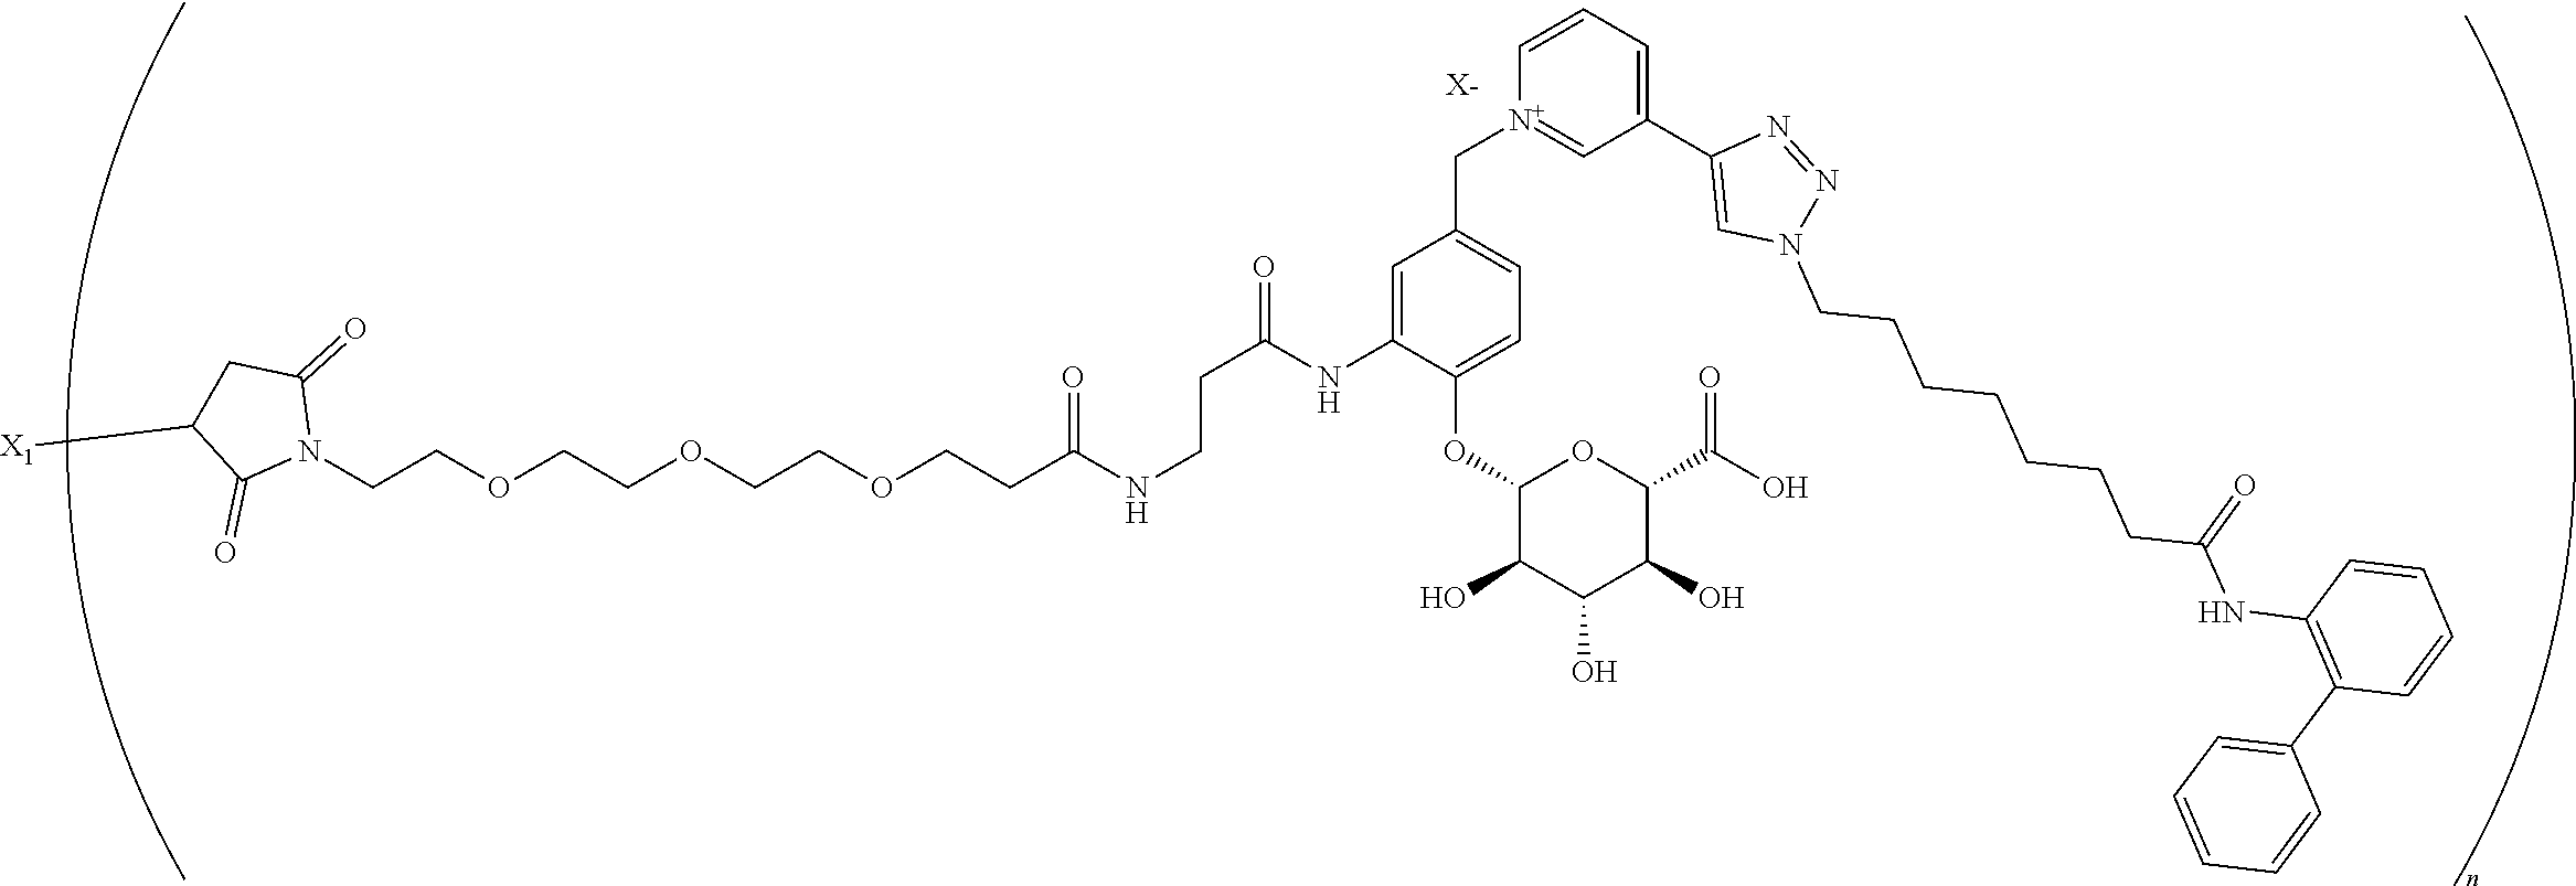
[X-].C(COCCOCCOCCC(NCCC(=O)NC1=CC(C[N+]2=CC(C3=CN(CCCCCCCC(NC4=C(C5=CC=CC=C5)C=CC=C4)=O)N=N3)=CC=C2)=CC=C1OC1C(O)C(O)C(O)C(C(O)=O)O1)=O)N1C(=O)CC([X1])C1=O
